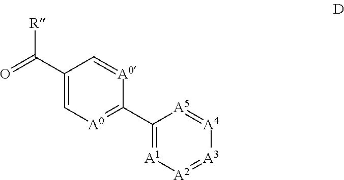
O=C(C1=C[A0]=C(C2=[A1][A2]=[A3][A4]=[A5]2)[A0]=C1)[R]
